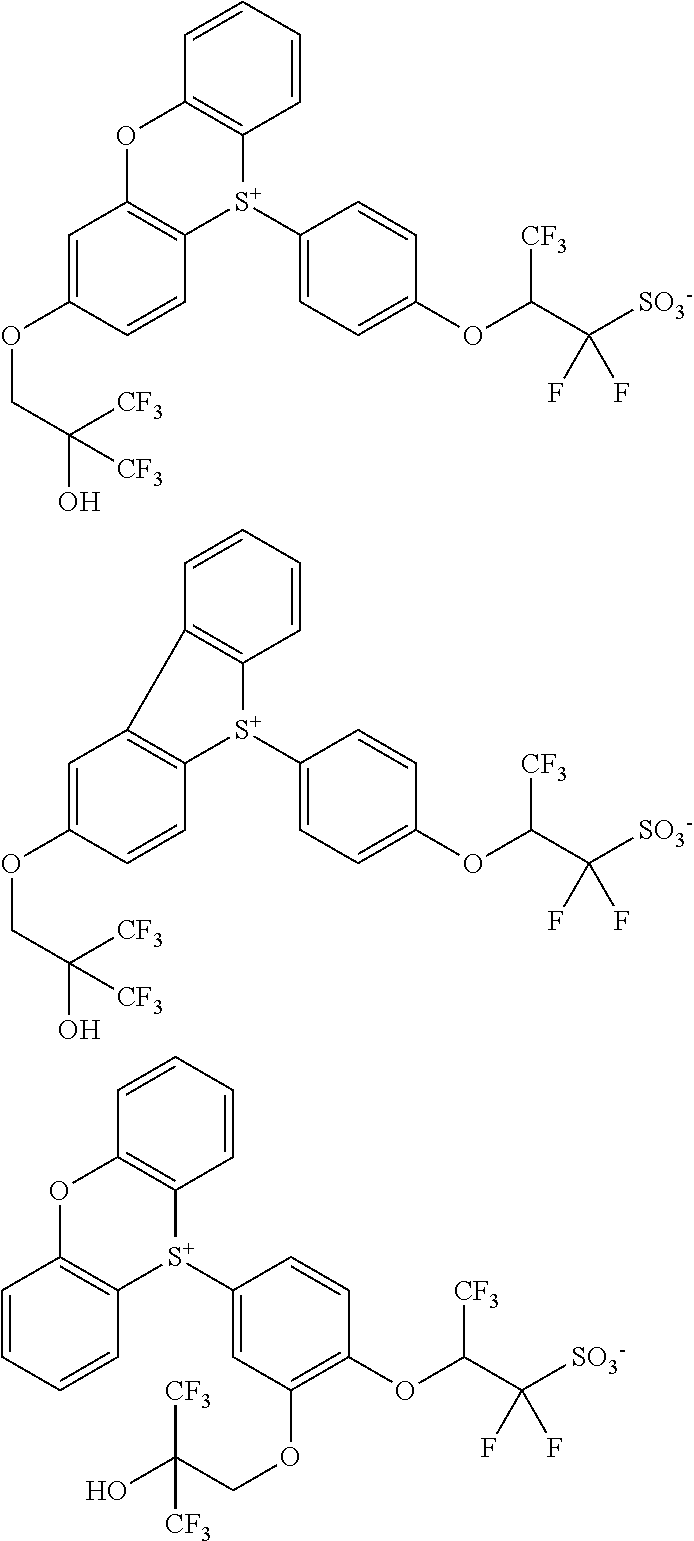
C1=C(OCC(O)([CF3])[CF3])C=CC2=C1OC1=C([S+]2C2=CC=C(OC(C([SO3-])(F)F)[CF3])C=C2)C=CC=C1.C1=C(OCC(O)([CF3])[CF3])C=CC2=C1C1=C([S+]2C2=CC=C(OC(C([SO3-])(F)F)[CF3])C=C2)C=CC=C1.C1=CC=CC2=C1OC1=C([S+]2C2=CC(OCC(O)([CF3])[CF3])=C(OC(C([SO3-])(F)F)[CF3])C=C2)C=CC=C1
